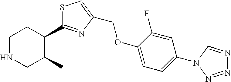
S1C(C2CCNCC2C)=NC(COC2=CC=C(N3C=NN=N3)C=C2F)=C1
